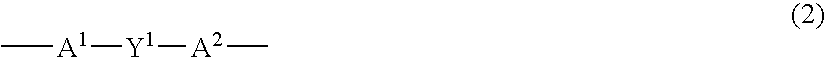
C[A1][Y1][A2]C
